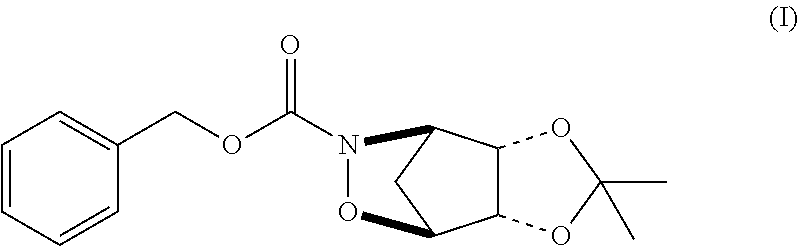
C1=CC=CC(COC(=O)N2C3C4C(C(C3)O2)OC(C)(C)O4)=C1
